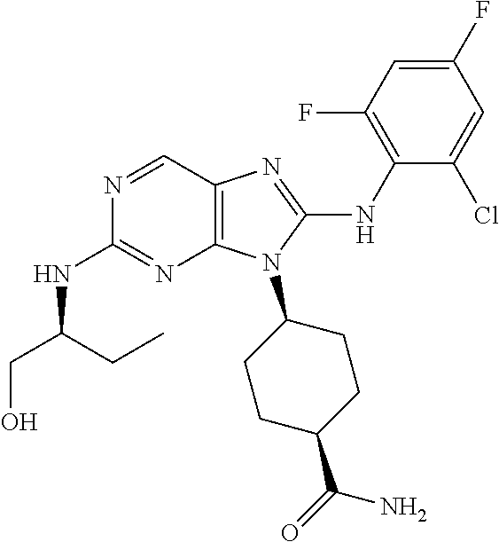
N1=CC2=C(N=C1NC(CO)CC)N(C1CCC(C(=O)N)CC1)C(NC1=C(F)C=C(F)C=C1Cl)=N2
